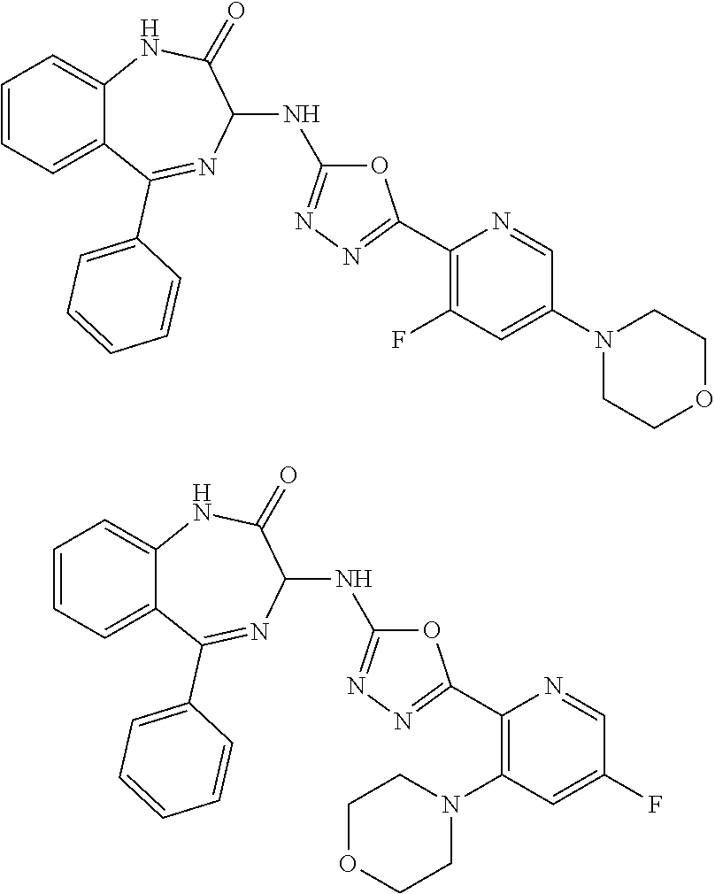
C1=CC=C2C(=C1)NC(=O)C(NC1=NN=C(C3=C(F)C=C(N4CCOCC4)C=N3)O1)N=C2C1=CC=CC=C1.C1=CC=C2C(=C1)NC(=O)C(NC1=NN=C(C3=C(N4CCOCC4)C=C(F)C=N3)O1)N=C2C1=CC=CC=C1
